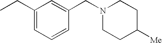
C1(CC)=CC=CC(CN2CCC([Me])CC2)=C1
